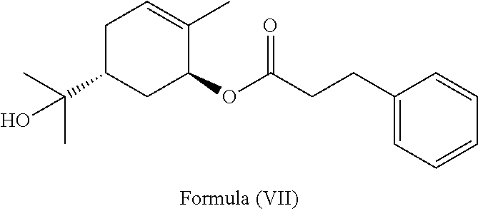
C1C(C(C)(C)O)CC(OC(CCC2=CC=CC=C2)=O)C(C)=C1
